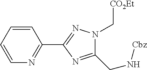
C1=CC=CC(C2=NN(C[CO2Et])C(CN[Cbz])=N2)=N1
